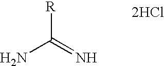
NC(=N)[R].[2HCl]
